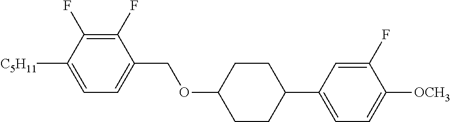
C1(F)=C(F)C([C5H11])=CC=C1COC1CCC(C2=CC=C([OCH3])C(F)=C2)CC1
